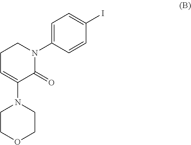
C1C=C(N2CCOCC2)C(=O)N(C2=CC=C(I)C=C2)C1
